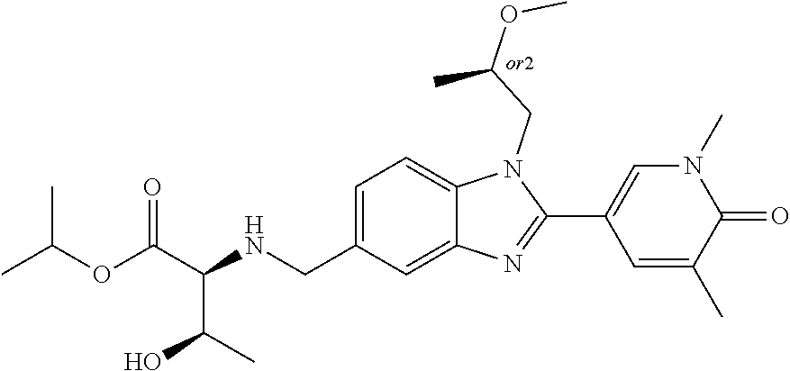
C12=CC=C(CNC(C(C)O)C(OC(C)C)=O)C=C1N=C(C1=CN(C)C(=O)C(C)=C1)N2CC(OC)C
